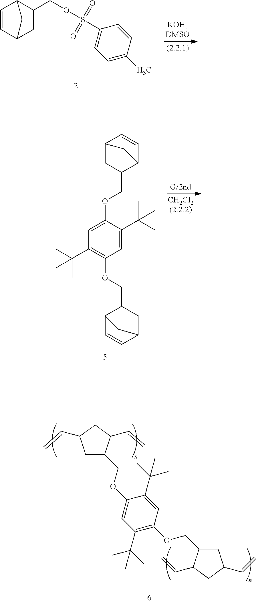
C1(OCC2C3C=CC(C2)C3)=CC(C(C)(C)C)=C(OCC2C3C=CC(C2)C3)C=C1C(C)(C)C.C1C(COC2=CC(C(C)(C)C)=C(OCC3CC(C=C)CC3C=C)C=C2C(C)(C)C)C(C=C)CC1C=C.C1=CC2CC(COS(C3=CC=C(C)C=C3)(=O)=O)C1C2
